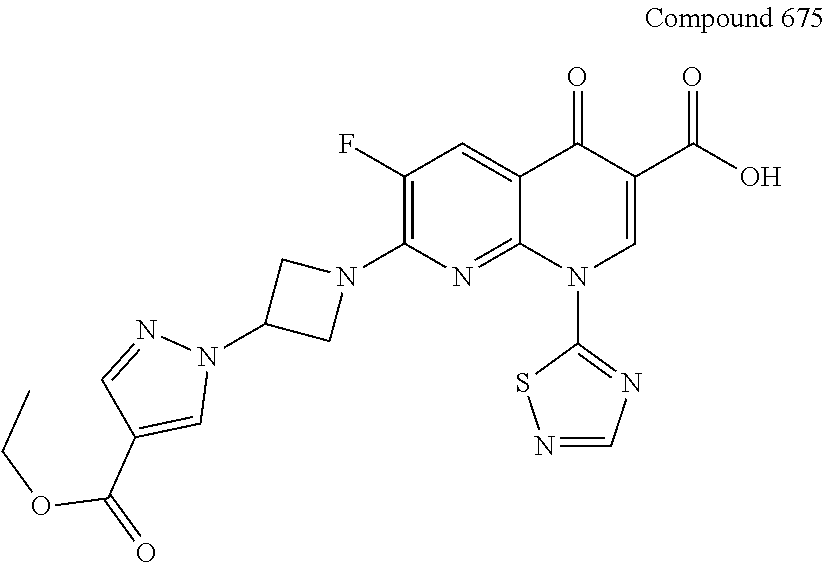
C1(F)=C(N2CC(N3N=CC(C(=O)OCC)=C3)C2)N=C2C(=C1)C(=O)C(C(O)=O)=CN2C1=NC=NS1
